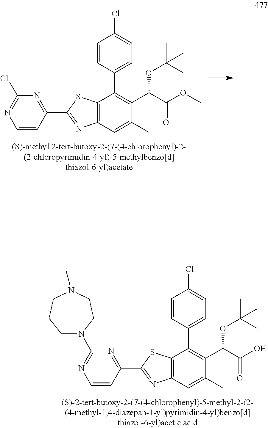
C12=C(C=C(C)C(C(C(OC)=O)OC(C)(C)C)=C1C1=CC=C(Cl)C=C1)N=C(C1=NC(Cl)=NC=C1)S2.C12=C(C=C(C)C(C(C(O)=O)OC(C)(C)C)=C1C1=CC=C(Cl)C=C1)N=C(C1=NC(N3CCCN(C)CC3)=NC=C1)S2
